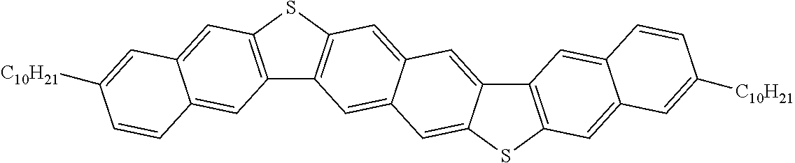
C12=C(SC3=C1C=C1C(=C3)C=C3C4=C(SC3=C1)C=C1C(=C4)C=CC([C10H21])=C1)C=C1C(=C2)C=CC([C10H21])=C1
